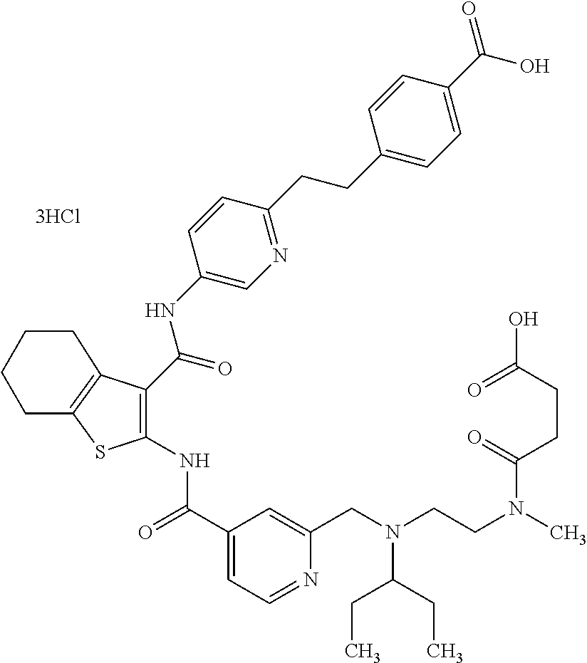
C1(C(=O)NC2=C(C(NC3=CN=C(CCC4=CC=C(C(O)=O)C=C4)C=C3)=O)C3=C(S2)CCCC3)=CC=NC(CN(CCN(C)C(=O)CCC(O)=O)C(CC)CC)=C1
